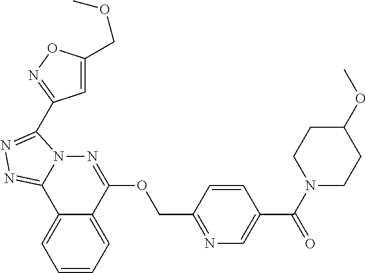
C1=CC=C2C(=C1)C1=NN=C(C3=NOC(COC)=C3)N1N=C2OCC1=NC=C(C(N2CCC(OC)CC2)=O)C=C1
